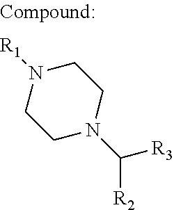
N1(C([R2])[R3])CCN([R1])CC1
